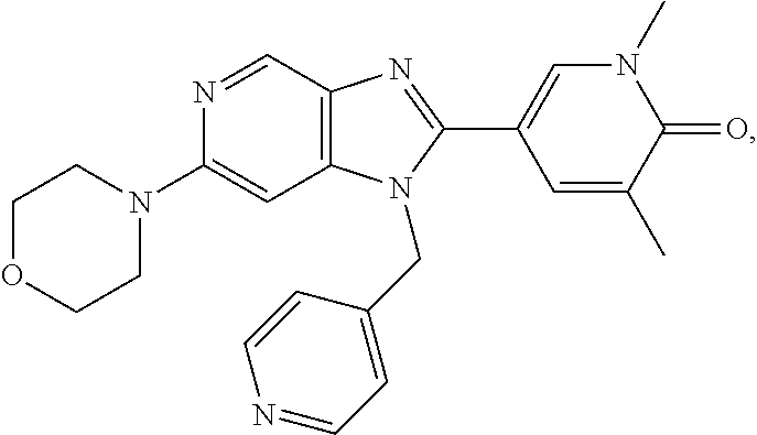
C1(N2CCOCC2)=CC2=C(C=N1)N=C(C1=CN(C)C(=O)C(C)=C1)N2CC1=CC=NC=C1
